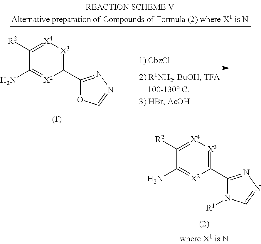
C1(C2=NN=CO2)=[X3][X4]=C([R2])C(N)=[X2]1.C1(C2=NN=CN2[R1])=[X3][X4]=C([R2])C(N)=[X2]1
